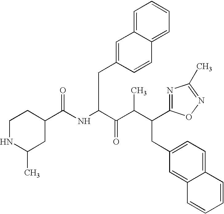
C1CC(C(NC(C(C(C(C2=NC(C)=NO2)CC2=CC=C3C(=C2)C=CC=C3)C)=O)CC2=CC3=CC=CC=C3C=C2)=O)CC(C)N1
